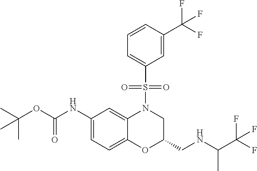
C1(NC(OC(C)(C)C)=O)=CC=C2C(=C1)N(S(C1=CC=CC(C(F)(F)F)=C1)(=O)=O)CC(CNC(C(F)(F)F)C)O2
